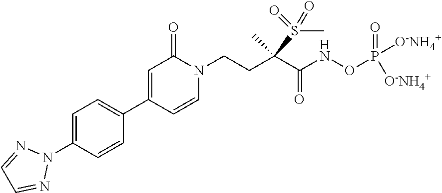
N1(C2=CC=C(C3=CC(=O)N(CCC(C)(C(=O)NOP(=O)([O-NH4+])[O-NH4+])S(=O)(C)=O)C=C3)C=C2)N=CC=N1
